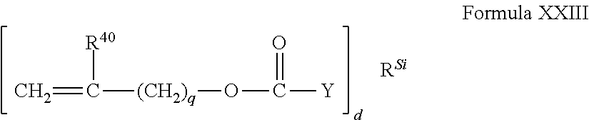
C=C([(CH2)q]OC(=O)[Y])[R40]
